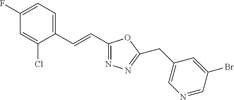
C1(F)=CC=C(C=CC2=NN=C(CC3=CN=CC(Br)=C3)O2)C(Cl)=C1
